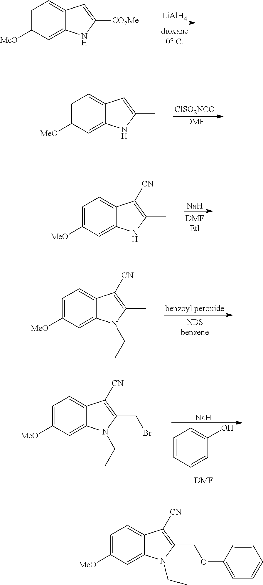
C1=C([MeO])C=C2C(=C1)C=C([CO2Me])N2.[LiAlH4].C1=C([MeO])C=C2C(=C1)C=C(C)N2.[ClSO2NCO].[DMF].C1=C([MeO])C=C2C(=C1)C([CN])=C(C)N2.[Na].C1=C([MeO])C=C2C(=C1)C([CN])=C(C)N2CC.[benzoyl peroxide].C1=C([MeO])C=C2C(=C1)C([CN])=C(CBr)N2CC.[Na].C1=CC=CC(O)=C1.[DMF].C1=C([MeO])C=C2C(=C1)C([CN])=C(COC1=CC=CC=C1)N2CC
